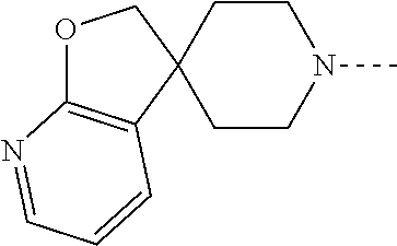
C12(CCN(C)CC1)COC1=C2C=CC=N1
